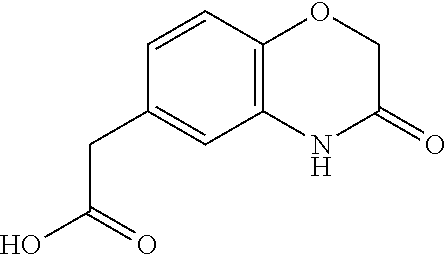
C1(CC(O)=O)=CC2=C(C=C1)OCC(=O)N2
